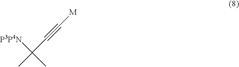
[P3P4N]C(C#C[M])(C)C
